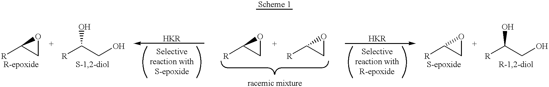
C1OC1[R].C(C([R])O)O.C1OC1[R].C1OC1[R].C1OC1[R].C(C([R])O)O
